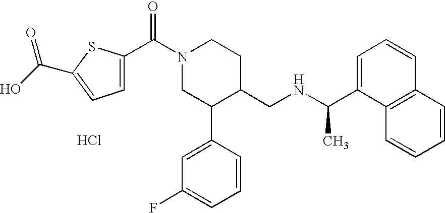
Cl.C(N1CC(C2=CC(F)=CC=C2)C(CNC(C2=CC=CC3=C2C=CC=C3)C)CC1)(=O)C1=CC=C(C(O)=O)S1
